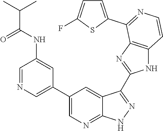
C1=NC=C(C2=CN=C3C(=C2)C(C2=NC4=C(N2)C=CN=C4C2=CC=C(F)S2)=NN3)C=C1NC(C(C)C)=O
